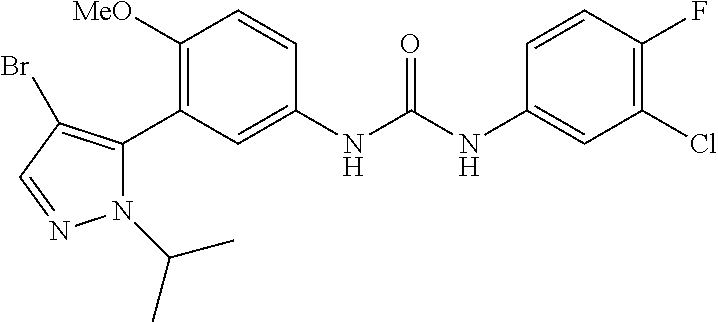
C1([MeO])=C(C2=C(Br)C=NN2C(C)C)C=C(NC(NC2=CC(Cl)=C(F)C=C2)=O)C=C1
